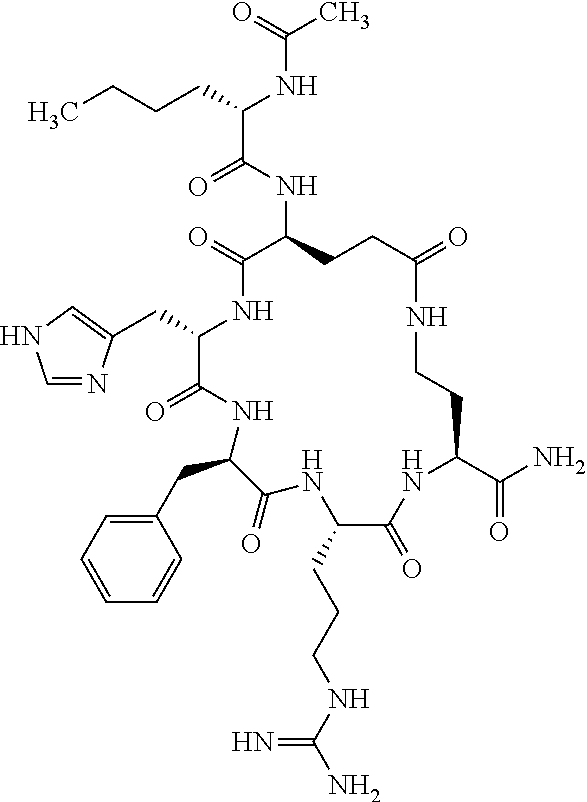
C(C1C(=O)NC(CC2=CC=CC=C2)C(=O)NC(CCCNC(N)=N)C(=O)NC(C(N)=O)CCNC(=O)CCC(NC(C(CCCC)NC(C)=O)=O)C(=O)N1)C1=CNC=N1
